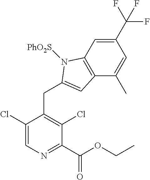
C1(C(F)(F)F)=CC2=C(C(C)=C1)C=C(CC1=C(Cl)C(C(OCC)=O)=NC=C1Cl)N2[PhO2S]
